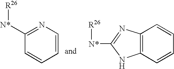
C1([N*][R26])=NC=CC=C1.C12=C(C=CC=C1)NC([N*][R26])=N2
